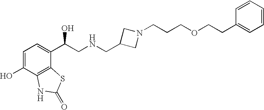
C1=C(O)C2=C(C(C(CNCC3CN(CCCOCCC4=CC=CC=C4)C3)O)=C1)SC(=O)N2
